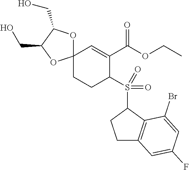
C12(CCC(S(C3CCC4=C3C(Br)=CC(F)=C4)(=O)=O)C(C(OCC)=O)=C1)OC(CO)C(CO)O2
